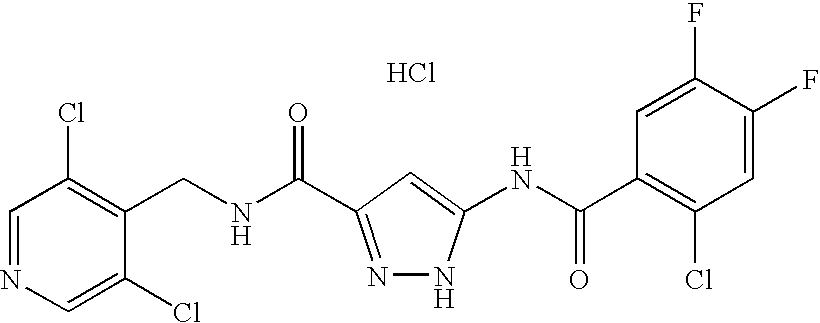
C(NC(=O)C1=NNC(NC(C2=C(Cl)C=C(F)C(F)=C2)=O)=C1)C1=C(Cl)C=NC=C1Cl.Cl
